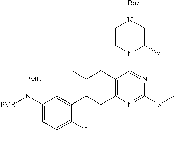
C1(N([PMB])[PMB])=CC(C)=C(I)C(C2CC3=C(CC2C)C(N2C(C)CN([Boc])CC2)=NC(SC)=N3)=C1F
